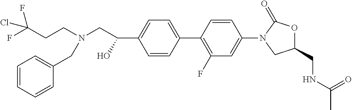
C1=CC(C2=C(F)C=C(N3CC(CNC(=O)C)OC3=O)C=C2)=CC=C1C(CN(CCC(F)(Cl)F)CC1=CC=CC=C1)O
